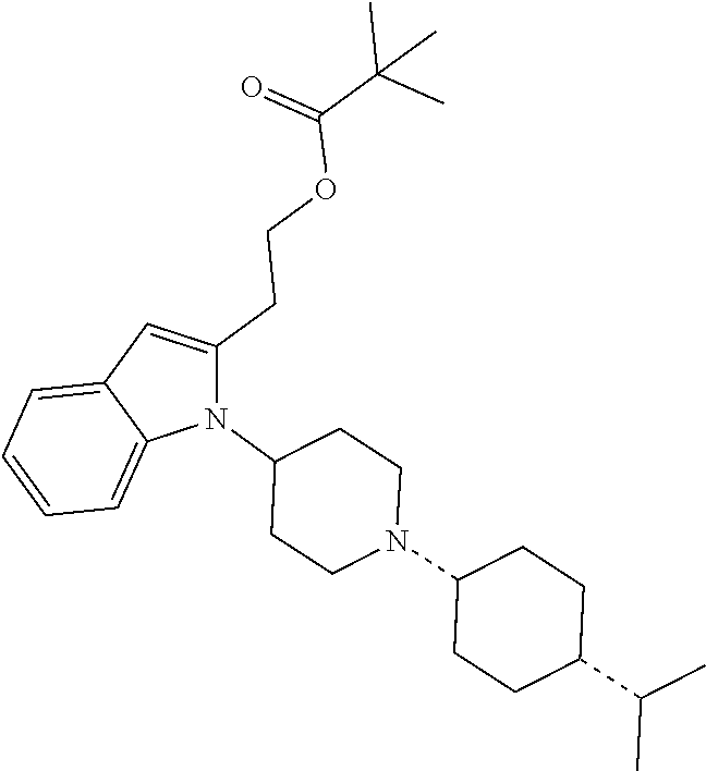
N1(C2CCN(C3CCC(C(C)C)CC3)CC2)C(CCOC(C(C)(C)C)=O)=CC2=CC=CC=C12
